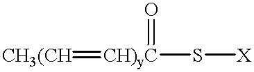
[CH3(CH]=[CH)yC](S[X])=O
